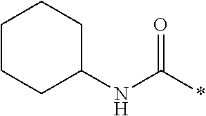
C1CCC(NC(*)=O)CC1
